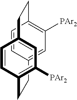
[PAr2]C1=C2C=CC(=C1)CCC1=C([PAr2])C=C(C=C1)CC2
